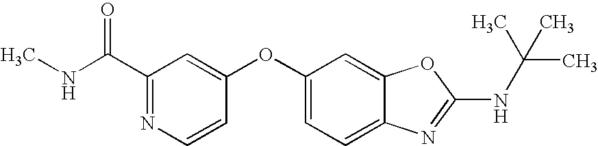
C1(C(NC)=O)=NC=CC(OC2=CC=C3C(=C2)OC(NC(C)(C)C)=N3)=C1
